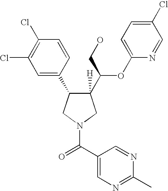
C1([H])(C(CO)OC2=CC=C(Cl)C=N2)C(C2=CC(Cl)=C(Cl)C=C2)CN(C(C2=CN=C(C)N=C2)=O)C1
